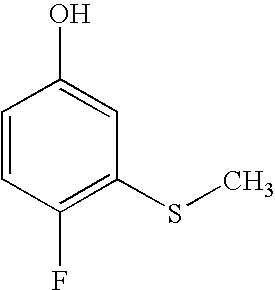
OC1=CC(SC)=C(F)C=C1
